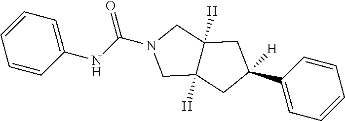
C1(C2=CC=CC=C2)([H])CC2([H])CN(C(NC3=CC=CC=C3)=O)CC2([H])C1
